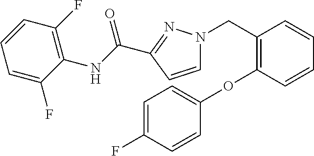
C1=C(F)C=CC(OC2=C(CN3C=CC(C(NC4=C(F)C=CC=C4F)=O)=N3)C=CC=C2)=C1
